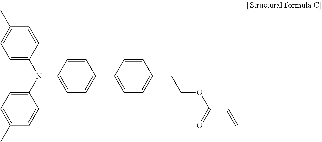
C1(C)=CC=C(N(C2=CC=C(C)C=C2)C2=CC=C(C3=CC=C(CCOC(C=C)=O)C=C3)C=C2)C=C1
